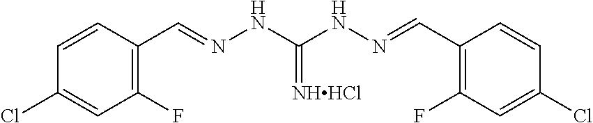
C1(F)=C(C=NNC(=[NHHCl])NN=CC2=C(F)C=C(Cl)C=C2)C=CC(Cl)=C1
